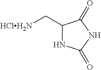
C1(C[HClH2N])NC(=O)NC1=O
